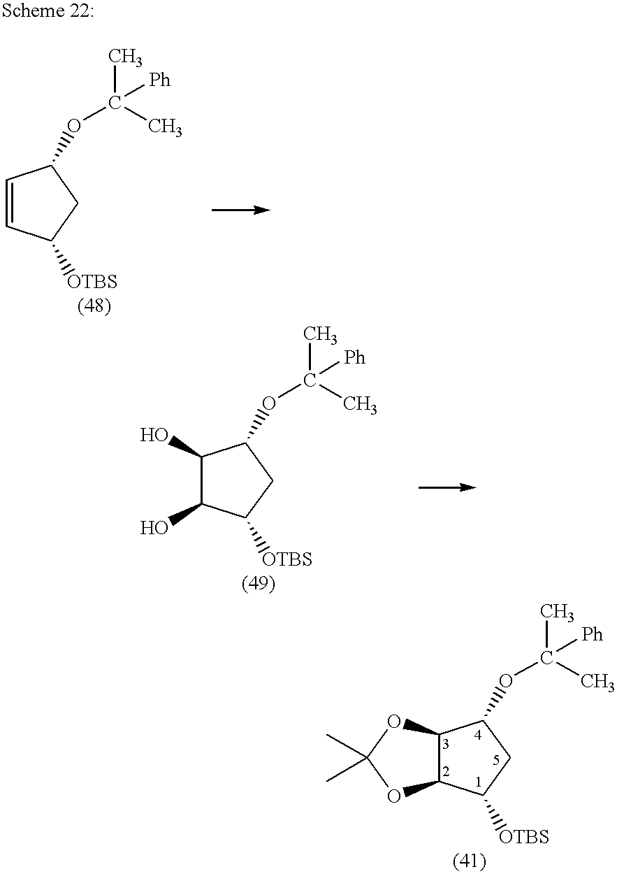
C1=CC([OTBS])CC1OC(C)([Ph])C.C12C(C([OTBS])CC1OC(C)(C)[Ph])OC(C)(C)O2.C1(O)C(O)C([OTBS])CC1OC(C)([Ph])C
